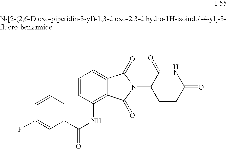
C1=CC(F)=CC(C(NC2=C3C(=CC=C2)C(=O)N(C2CCC(=O)NC2=O)C3=O)=O)=C1
